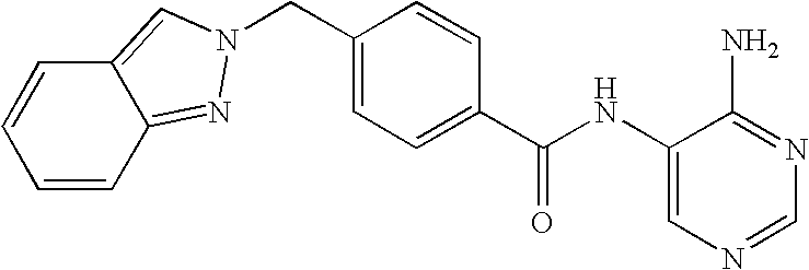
C1(NC(C2=CC=C(CN3N=C4C=CC=CC4=C3)C=C2)=O)=CN=CN=C1N
